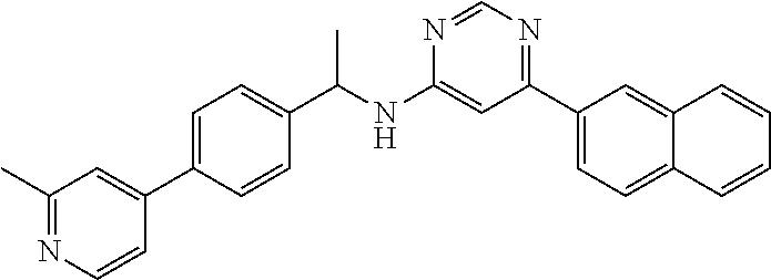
N1=CN=C(C2=CC=C3C(=C2)C=CC=C3)C=C1NC(C1=CC=C(C2=CC(C)=NC=C2)C=C1)C
